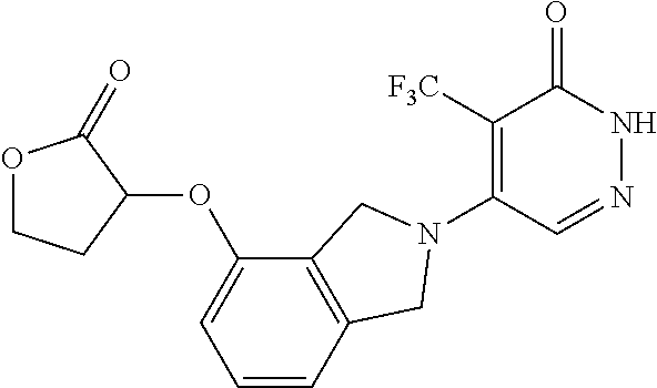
C1([F3C])=C(N2CC3=C(C(OC4C(=O)OCC4)=CC=C3)C2)C=NNC1=O
